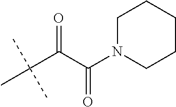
C1CCCCN1C(C(C(C)(C)C)=O)=O
